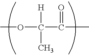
COC(C)(C(C)=O)[H]
